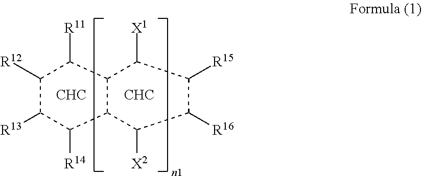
C1([R12])C([R13])C([R14])C2C(C1[R11])C([X1])C([R15])C([R16])C2[X2].[CHC].[CHC]
